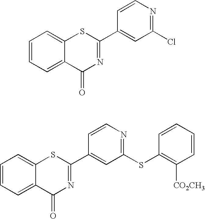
C1=CC=C2C(=C1)SC(C1=CC(Cl)=NC=C1)=NC2=O.C1=CC=C2C(=C1)SC(C1=CC(SC3=C([CO2CH3])C=CC=C3)=NC=C1)=NC2=O
